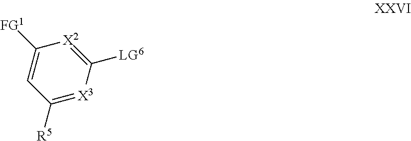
[X2]1=C([LG6])[X3]=C([R5])C=C1[FG1]
